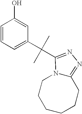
C1=CC=C(C(C)(C)C2=NN=C3N2CCCCCC3)C=C1O
